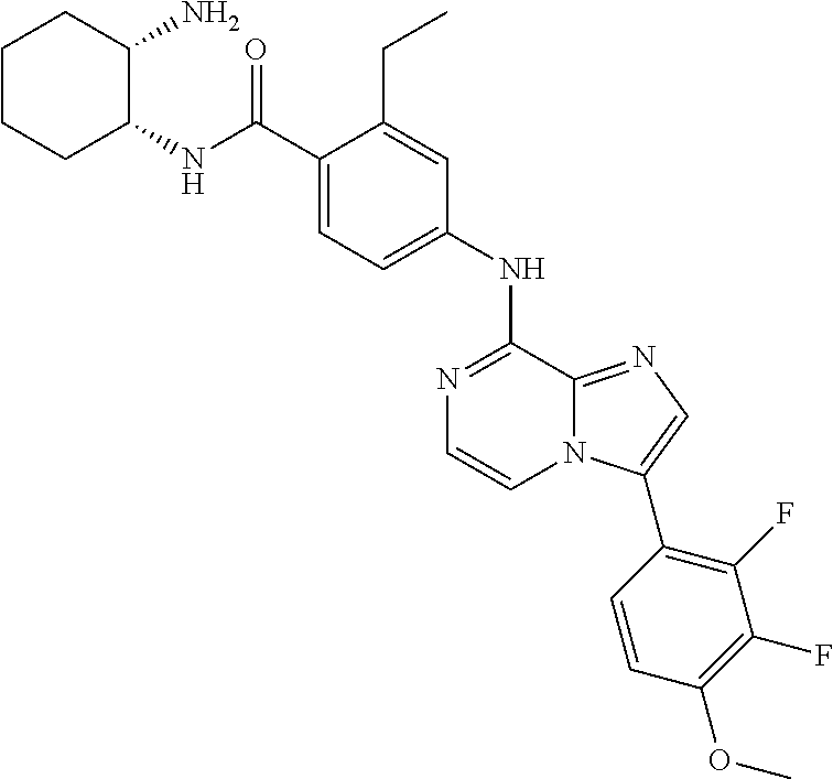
N1=C(NC2=CC=C(C(NC3C(N)CCCC3)=O)C(CC)=C2)C2=NC=C(C3=C(F)C(F)=C(OC)C=C3)N2C=C1
